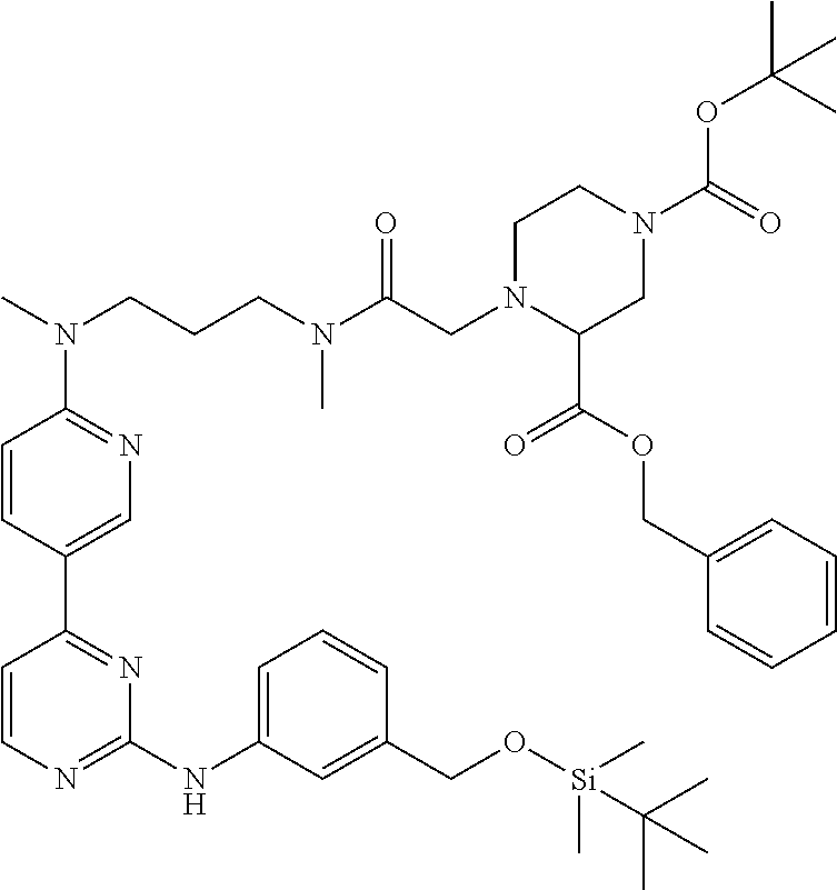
C1=CN=C(NC2=CC=CC(CO[Si](C)(C)C(C)(C)C)=C2)N=C1C1=CN=C(N(C)CCCN(C(CN2C(C(OCC3=CC=CC=C3)=O)CN(C(=O)OC(C)(C)C)CC2)=O)C)C=C1
